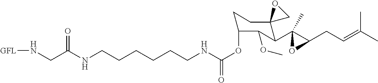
C(CCNC(OC1CCC2(C(C3(C)C(CC=C(C)C)O3)C1OC)CO2)=O)CCCNC(CN[GFL])=O
